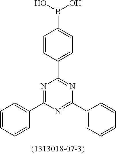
C1=CC(C2=NC(C3=CC=CC=C3)=NC(C3=CC=CC=C3)=N2)=CC=C1B(O)O
